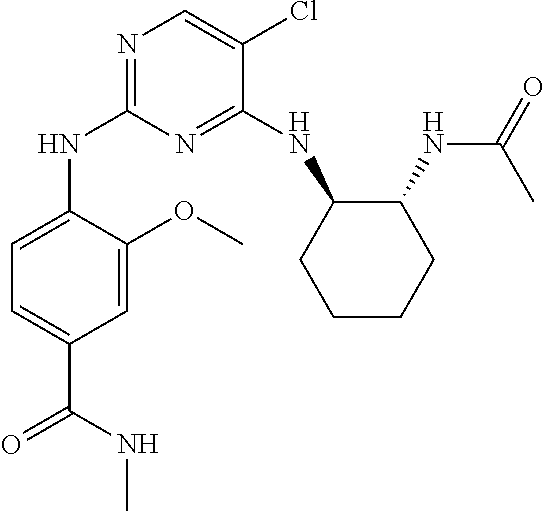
N1=C(NC2CCCCC2NC(=O)C)C(Cl)=CN=C1NC1=CC=C(C(NC)=O)C=C1OC
